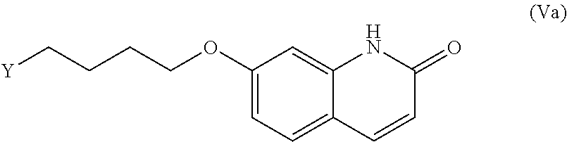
C1(OCCCC[Y])=CC=C2C(=C1)NC(=O)C=C2
